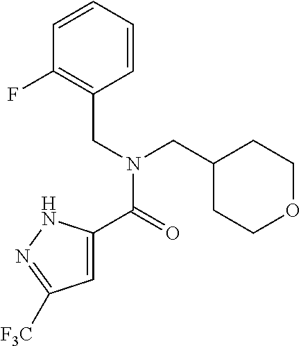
C1=C(C(=O)N(CC2=C(F)C=CC=C2)CC2CCOCC2)NN=C1[F3C]
